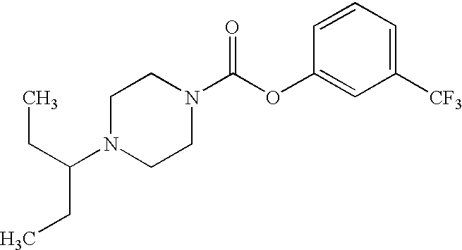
N1(C(CC)CC)CCN(C(OC2=CC([CF3])=CC=C2)=O)CC1
